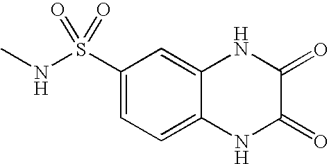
C12=CC(S(NC)(=O)=O)=CC=C1NC(=O)C(=O)N2
